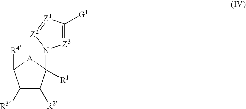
C1([R3])C([R2])C([R1])(N2[Z3]=C([G1])[Z1]=[Z2]2)[A]C1[R4]
